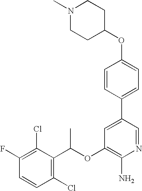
C1=CC(Cl)=C(C(OC2=C(N)N=CC(C3=CC=C(OC4CCN(C)CC4)C=C3)=C2)C)C(Cl)=C1F
